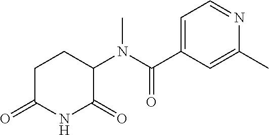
C1C(=O)NC(=O)C(N(C(C2=CC=NC(C)=C2)=O)C)C1
